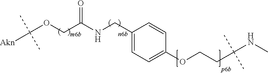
C1(CNC(COC([Akn])(C)C)=O)=CC=C(OCCC(NC)(C)C)C=C1
